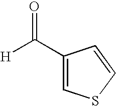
C1(C([H])=O)=CSC=C1
